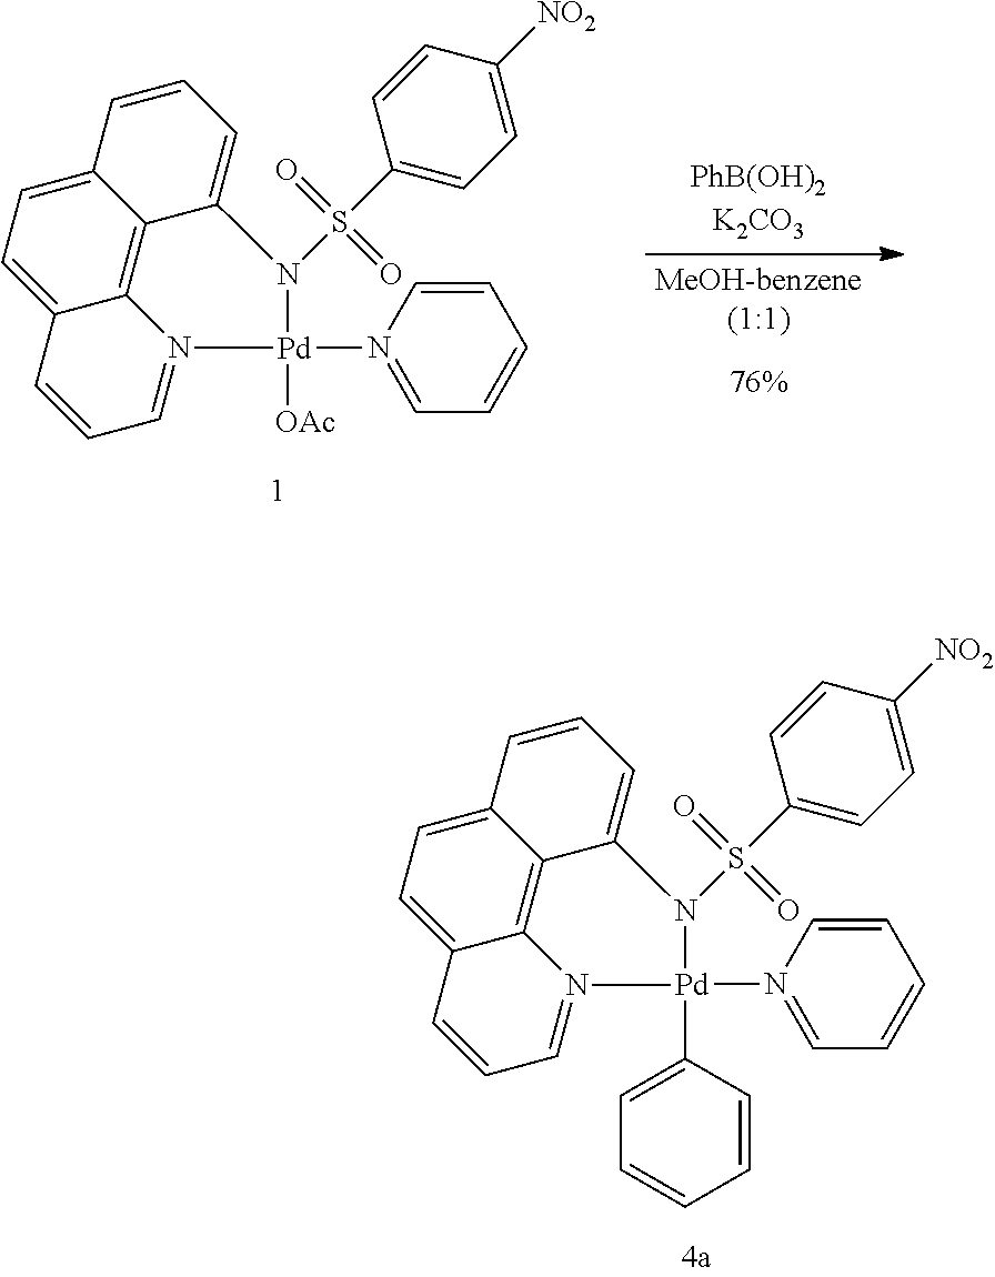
C12=CC=C3C4=C1C(=CC=C2)N(S(=O)(=O)C1=CC=C([NO2])C=C1)[Pd](N1=CC=CC=C1)(C1=CC=CC=C1)N4=CC=C3.C12=CC=C3C4=C1C(=CC=C2)N(S(=O)(=O)C1=CC=C([NO2])C=C1)[Pd](N1=CC=CC=C1)([OAc])N4=CC=C3.[76%]
